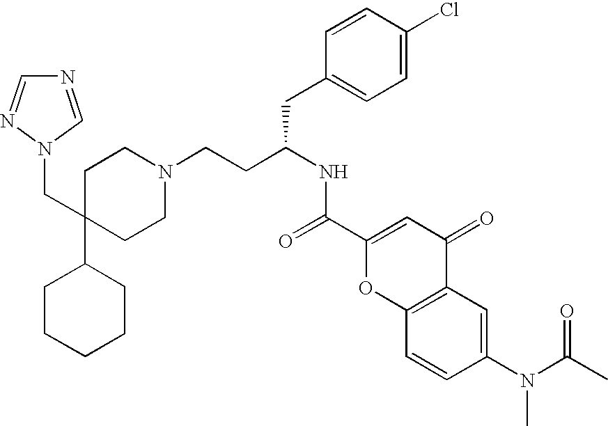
N1=CN(CC2(C3CCCCC3)CCN(CCC(NC(=O)C3=CC(=O)C4=C(O3)C=CC(N(C(C)=O)C)=C4)CC3=CC=C(Cl)C=C3)CC2)N=C1
